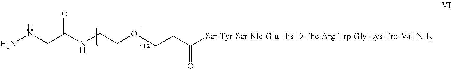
O=C(NCCOCCC([Ser-Tyr-Ser-Nle-Glu-His-D-Phe-Arg-Trp-Gly-Lys-Pro-Val-NH2])=O)CNN
